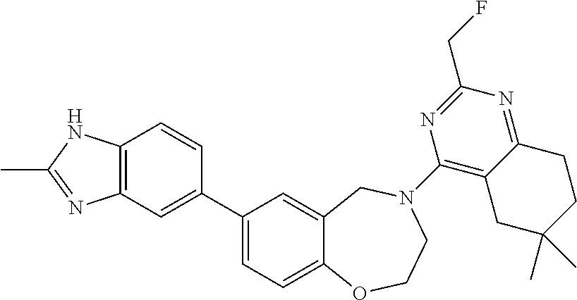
C1(C2=CC3=C(C=C2)NC(C)=N3)=CC=C2C(=C1)CN(C1=C3C(=NC(CF)=N1)CCC(C)(C)C3)CCO2
